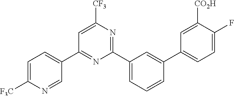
C1(C2=CC=C([F3C])N=C2)=NC(C2=CC=CC(C3=CC=C(F)C([CO2H])=C3)=C2)=NC([CF3])=C1
